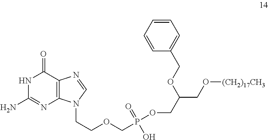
N1C(N)=NC2=C(C1=O)N=CN2CCOCP(O)(=O)OCC(CO[(CH2)17CH3])OCC1=CC=CC=C1
